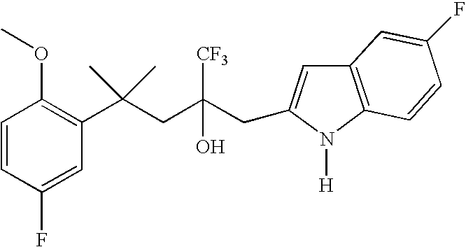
C1(F)=CC(C(CC(CC2=CC3=C(N2[H])C=CC(F)=C3)([CF3])O)(C)C)=C(OC)C=C1
